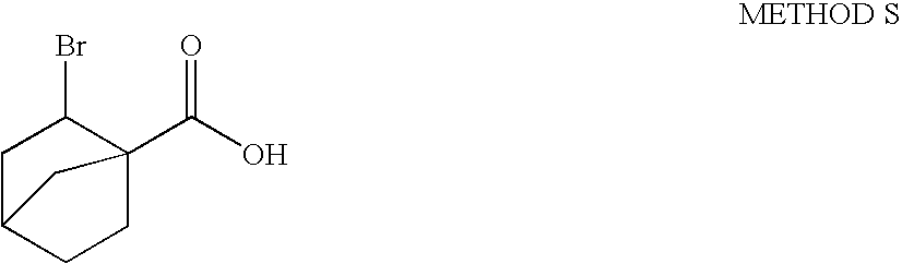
C1C2(C(O)=O)C(Br)CC(C1)C2
